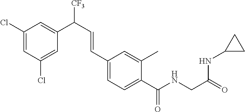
C1(Cl)=CC(Cl)=CC(C([CF3])C=CC2=CC=C(C(=O)NCC(NC3CC3)=O)C(C)=C2)=C1
